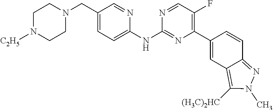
C1N([C2H5])CCN(CC2=CC=C(NC3=NC(C4=CC5=C([(H3C)2HC])N(C)N=C5C=C4)=C(F)C=N3)N=C2)C1
